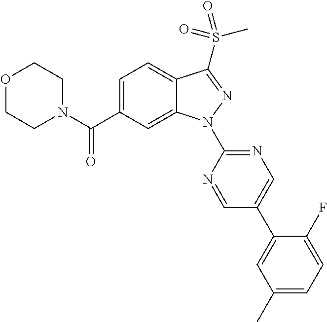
C12=CC=C(C(N3CCOCC3)=O)C=C1N(C1=NC=C(C3=CC(C)=CC=C3F)C=N1)N=C2S(C)(=O)=O
